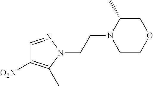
C1=NN(CCN2CCOCC2C)C(C)=C1[O2N]
